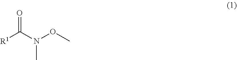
N(C)(C(=O)[R1])OC
